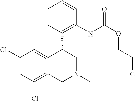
C1(Cl)=CC(Cl)=C2C(=C1)C(C1=C(NC(OCCCl)=O)C=CC=C1)CN(C)C2
